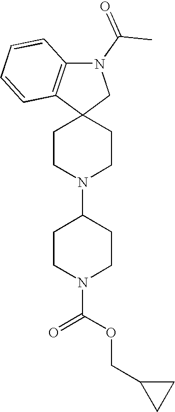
C1CN(C2CCN(C(OCC3CC3)=O)CC2)CCC12CN(C(C)=O)C1=C2C=CC=C1
